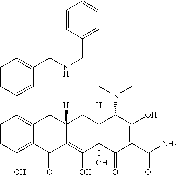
C1=CC(O)=C2C(=C1C1=CC(CNCC3=CC=CC=C3)=CC=C1)CC1([H])C(=C(O)C3(O)C([H])(C1)C(N(C)C)C(O)=C(C(N)=O)C3=O)C2=O
